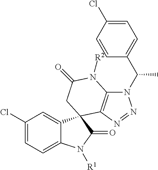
C1(Cl)=CC=C2C(=C1)C1(C(=O)N2[R1])C2=C(N([R2])C(=O)C1)N(C(C1=CC=C(Cl)C=C1)C)N=N2
